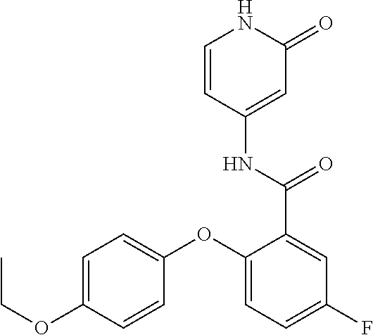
C1=CC(NC(=O)C2=CC(F)=CC=C2OC2=CC=C(OCC)C=C2)=CC(=O)N1
